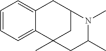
C1=CC=C2C(=C1)CC1CC2(C)CC(C)N1C
